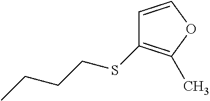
C1=COC(C)=C1SCCCC
